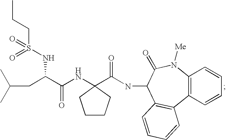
C(C(C(NC1(C(NC2C3=C(C4=C(N([Me])C2=O)C=CC=C4)C=CC=C3)=O)CCCC1)=O)NS(CCC)(=O)=O)C(C)C
